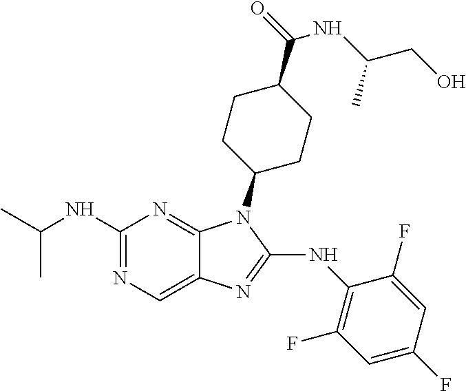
N1=C(NC(C)C)N=C2C(=C1)N=C(NC1=C(F)C=C(F)C=C1F)N2C1CCC(C(=O)NC(CO)C)CC1
